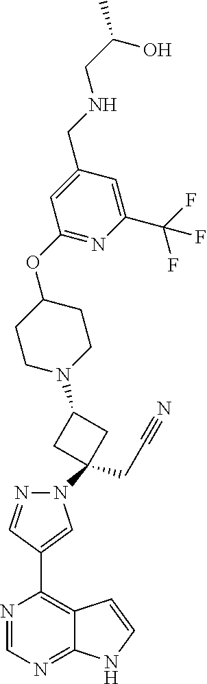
N1=CN=C2C(=C1C1=CN(C3(CC#N)CC(N4CCC(OC5=NC(C(F)(F)F)=CC(CNCC(C)O)=C5)CC4)C3)N=C1)C=CN2
